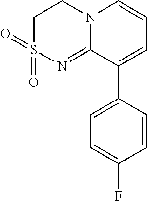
C1S(=O)(=O)N=C2N(C1)C=CC=C2C1=CC=C(F)C=C1
